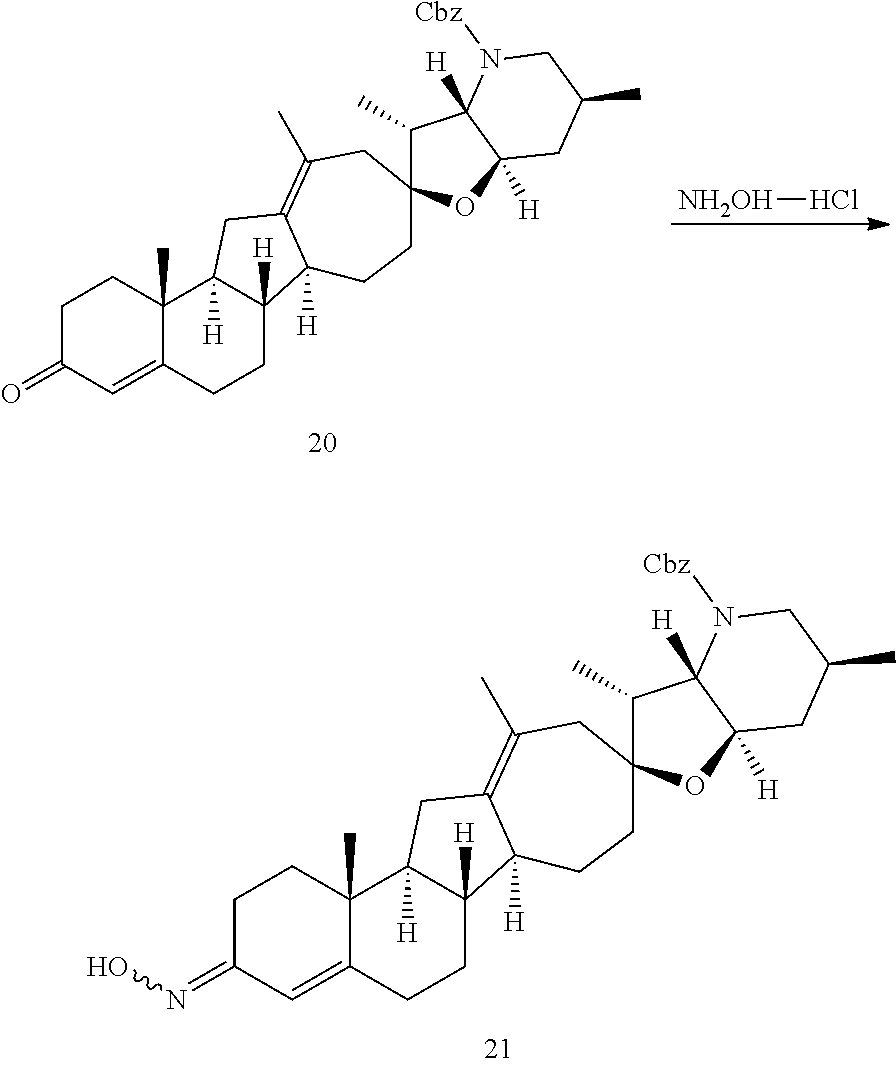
C1C(=O)C=C2C(C)(C1)C1([H])C([H])(CC2)C2([H])C(=C(C)CC3(CC2)C(C)C2([H])C([H])(O3)CC(C)CN2[Cbz])C1.[NH2OH]Cl.C1C(=NO)C=C2C(C)(C1)C1([H])C([H])(CC2)C2([H])C(=C(C)CC3(CC2)C(C)C2([H])C([H])(O3)CC(C)CN2[Cbz])C1
